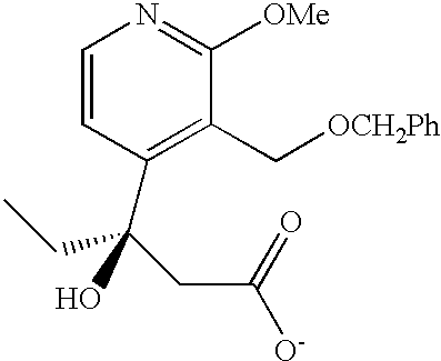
C1=CC(C(CC([O-])=O)(CC)O)=C(C[OCH2Ph])C([OMe])=N1
